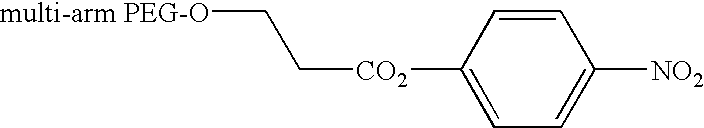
[multi-arm PEG-O]CC[CO2]C1=CC=C([NO2])C=C1
